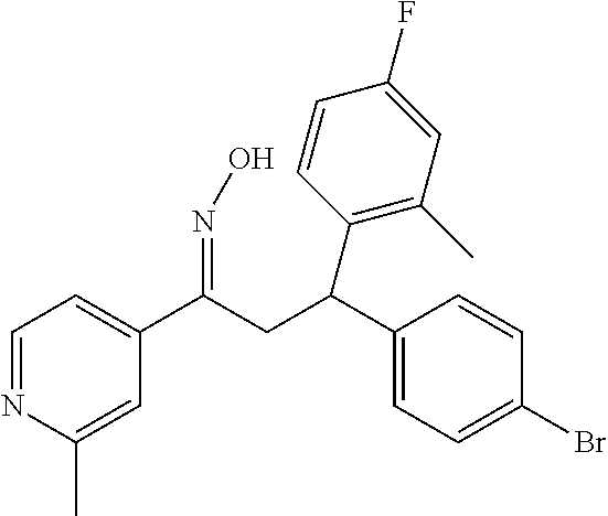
C1=NC(C)=CC(C(CC(C2=CC=C(Br)C=C2)C2=C(C)C=C(F)C=C2)=NO)=C1
